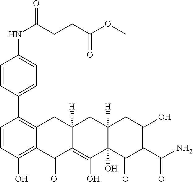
C1=CC(O)=C2C(=C1C1=CC=C(NC(=O)CCC(OC)=O)C=C1)CC1([H])C(=C(O)C3(O)C([H])(C1)CC(O)=C(C(N)=O)C3=O)C2=O
